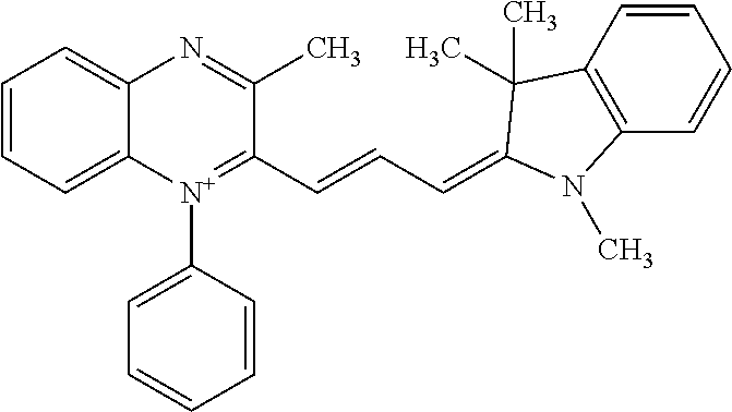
C1=CC=C2C(=C1)N=C(C)C(C=CC=C1C(C)(C)C3=C(C=CC=C3)N1C)=[N+]2C1=CC=CC=C1
